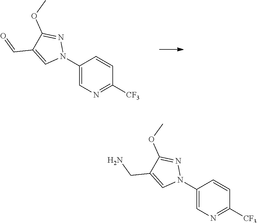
C1(N2N=C(OC)C(C=O)=C2)=CN=C([CF3])C=C1.C1(N2N=C(OC)C(CN)=C2)=CN=C([CF3])C=C1
